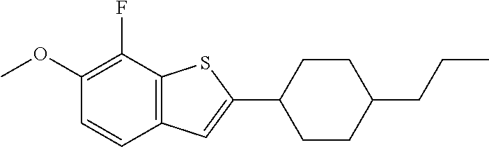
C1(OC)=C(F)C2=C(C=C1)C=C(C1CCC(CCC)CC1)S2
